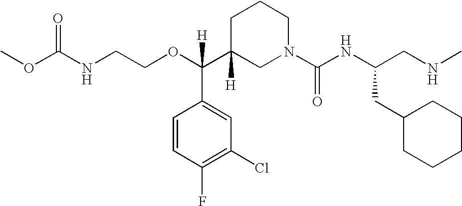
O=C(NCCOC(C1([H])CN(C(NC(CNC)CC2CCCCC2)=O)CCC1)(C1=CC(Cl)=C(F)C=C1)[H])OC
